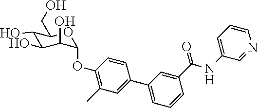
C1(O)C(O)C(O)C(OC2=C(C)C=C(C3=CC=CC(C(=O)NC4=CC=CN=C4)=C3)C=C2)OC1CO
